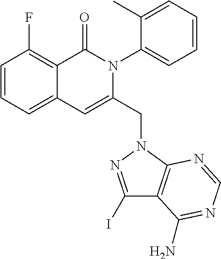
C1=CC(F)=C2C(=C1)C=C(CN1C3=C(C(I)=N1)C(N)=NC=N3)N(C1=CC=CC=C1C)C2=O
